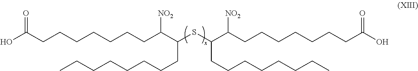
OC(CCCCCCCC(C(CCCCCCCC)SC(C(CCCCCCCC(O)=O)[NO2])CCCCCCCC)[NO2])=O
